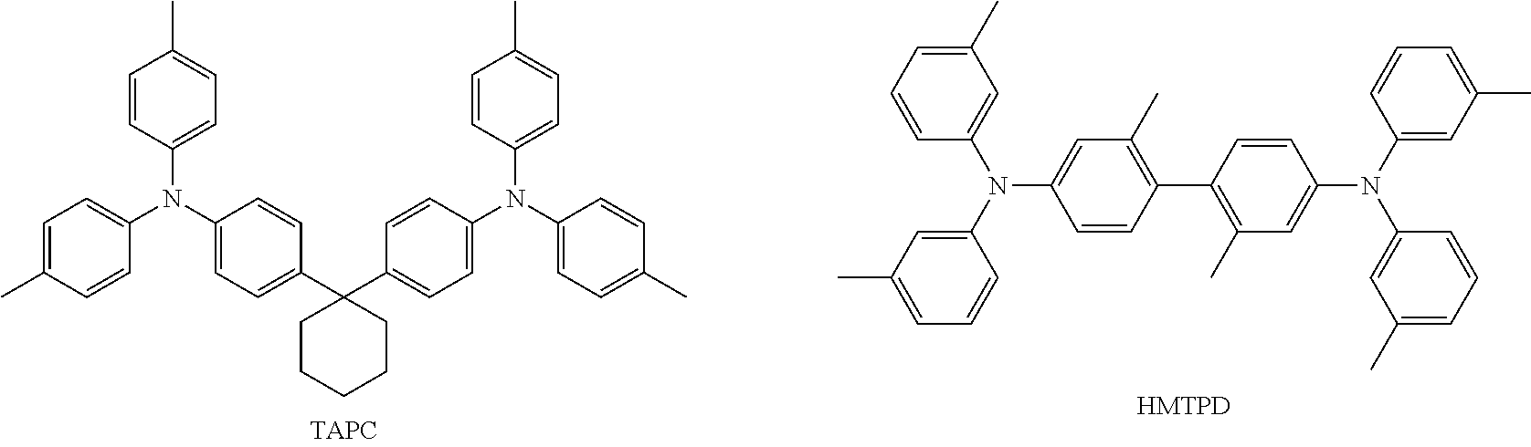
C1=CC(N(C2=CC=C(C3(C4=CC=C(N(C5=CC=C(C)C=C5)C5=CC=C(C)C=C5)C=C4)CCCCC3)C=C2)C2=CC=C(C)C=C2)=CC=C1C.C1(C)=CC=CC(N(C2=CC(C)=C(C3=C(C)C=C(N(C4=CC(C)=CC=C4)C4=CC(C)=CC=C4)C=C3)C=C2)C2=CC(C)=CC=C2)=C1
